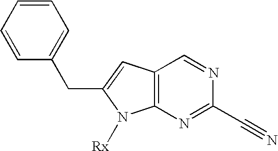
C1=CC=CC=C1CC1=CC2=C(N1[Rx])N=C(C#N)N=C2
